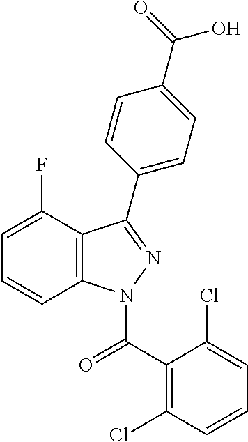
C1=C(F)C2=C(C=C1)N(C(C1=C(Cl)C=CC=C1Cl)=O)N=C2C1=CC=C(C(=O)O)C=C1
